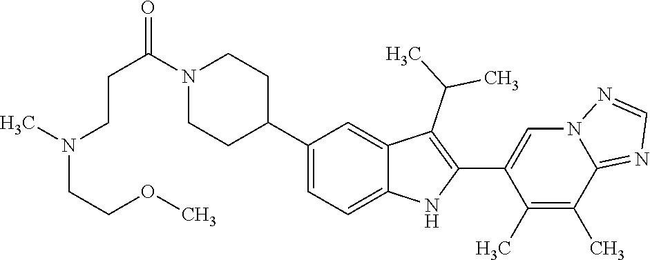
N1(C(CCN(C)CCOC)=O)CCC(C2=CC=C3C(=C2)C(C(C)C)=C(C2=CN4C(=NC=N4)C(C)=C2C)N3)CC1
